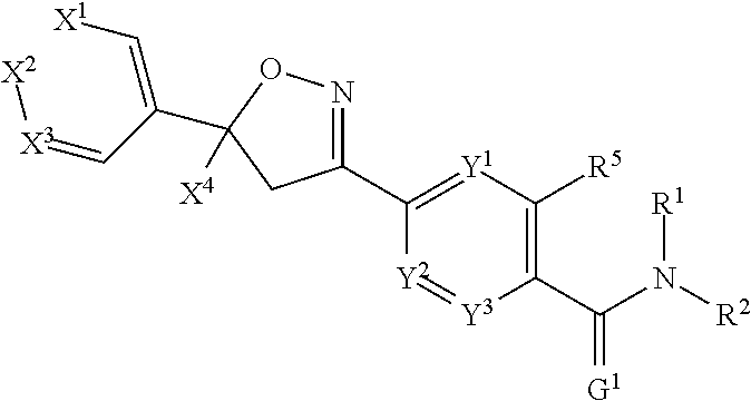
C1(C2=[Y1]C([R5])=C(C(N([R2])[R1])=[G1])[Y3]=[Y2]2)=NOC(C(=C[X1])C=[X3][X2])([X4])C1
